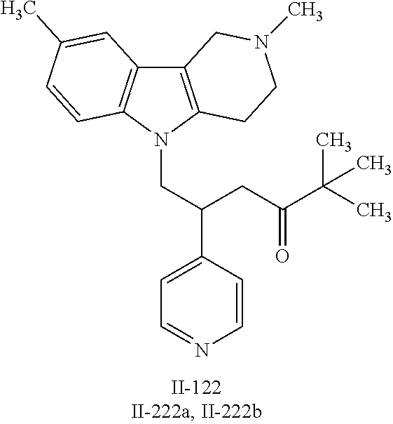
C12=C(N(CC(C3=CC=NC=C3)CC(C(C)(C)C)=O)C3=C1C=C(C)C=C3)CCN(C)C2
